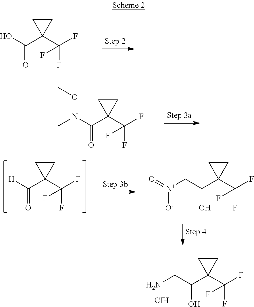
C(C1(C(F)(F)F)CC1)(CN)O.[CIH].C(C1(C(F)(F)F)CC1)(O)=O.C(C1(C(F)(F)F)CC1)(N(C)OC)=O.C(C1(C(F)(F)F)CC1)([H])=O.C(C1(C(F)(F)F)CC1)(C[N+]([O-])=O)O
